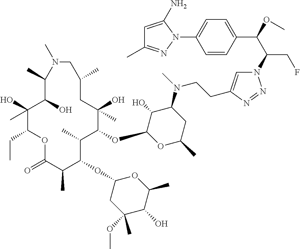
C1(O)(C)C(CC)OC(=O)C(C)C(OC2CC(OC)(C)C(O)C(C)O2)C(C)C(OC2OC(C)CC(N(C)CCC3=CN(C(C(OC)C4=CC=C(N5N=C(C)C=C5N)C=C4)CF)N=N3)C2O)C(O)(C)CC(C)CN(C)C(C)C1O
